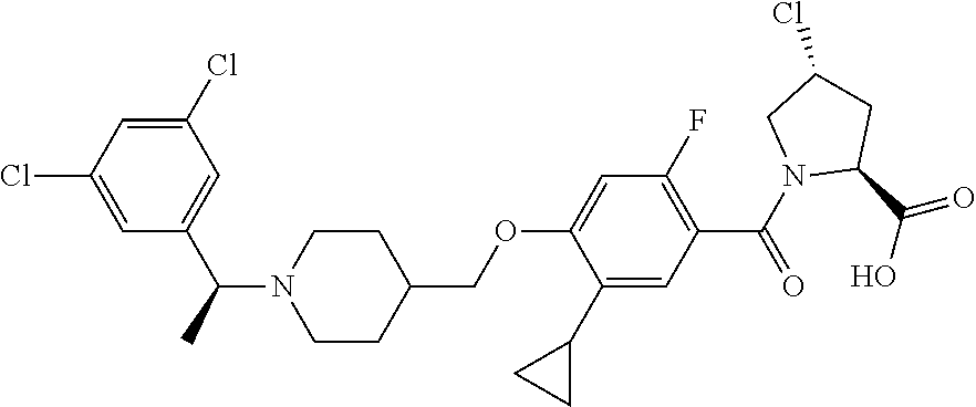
C1(C2CC2)=CC(C(N2C(C(O)=O)CC(Cl)C2)=O)=C(F)C=C1OCC1CCN(C(C)C2=CC(Cl)=CC(Cl)=C2)CC1
